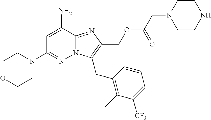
C1=C(N)C2=NC(COC(=O)CN3CCNCC3)=C(CC3=C(C)C([CF3])=CC=C3)N2N=C1N1CCOCC1
